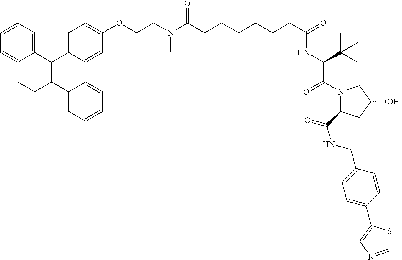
C1=CC(C(C2=CC=C(OCCN(C)C(=O)CCCCCCC(=O)NC(C(N3C(C(NCC4=CC=C(C5=C(C)N=CS5)C=C4)=O)CC([OH])C3)=O)C(C)(C)C)C=C2)=C(CC)C2=CC=CC=C2)=CC=C1
